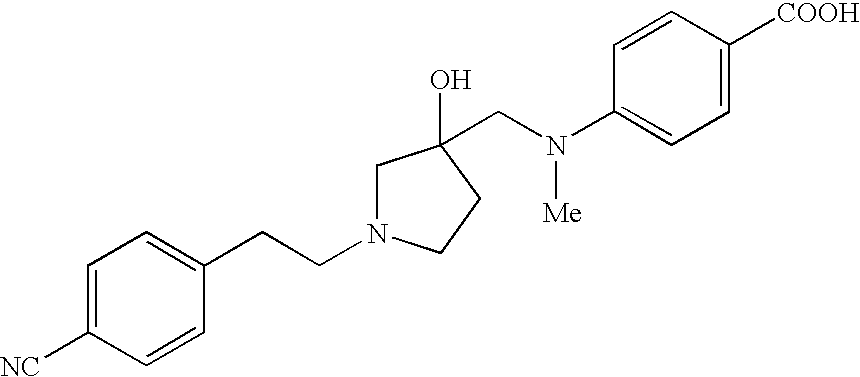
C1=C([NC])C=CC(CCN2CC(CN(C3=CC=C([COOH])C=C3)[Me])(O)CC2)=C1
